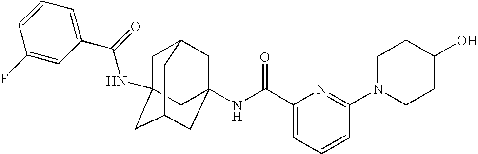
C1C2(NC(C3=CC=CC(F)=C3)=O)CC3CC(NC(C4=CC=CC(N5CCC(O)CC5)=N4)=O)(CC1C3)C2
